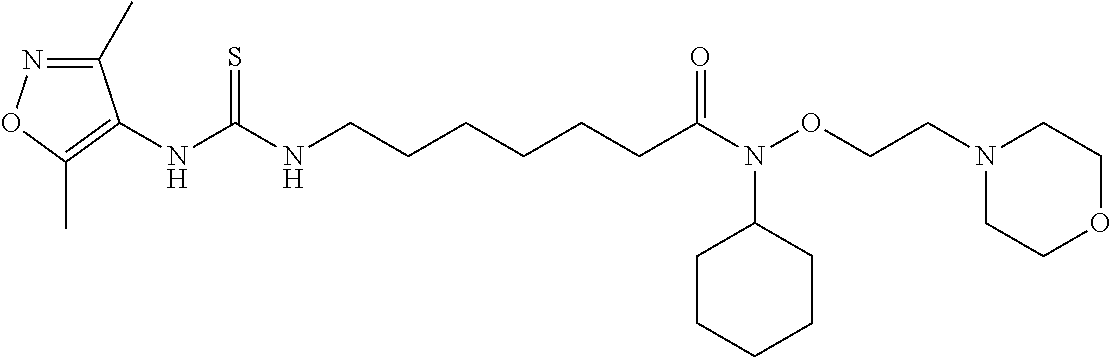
N(C(NCCCCCCC(=O)N(OCCN1CCOCC1)C1CCCCC1)=S)C1=C(C)ON=C1C
